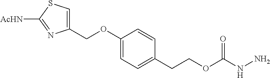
C1(COC2=CC=C(CCOC(NN)=O)C=C2)=CSC([AcHN])=N1
